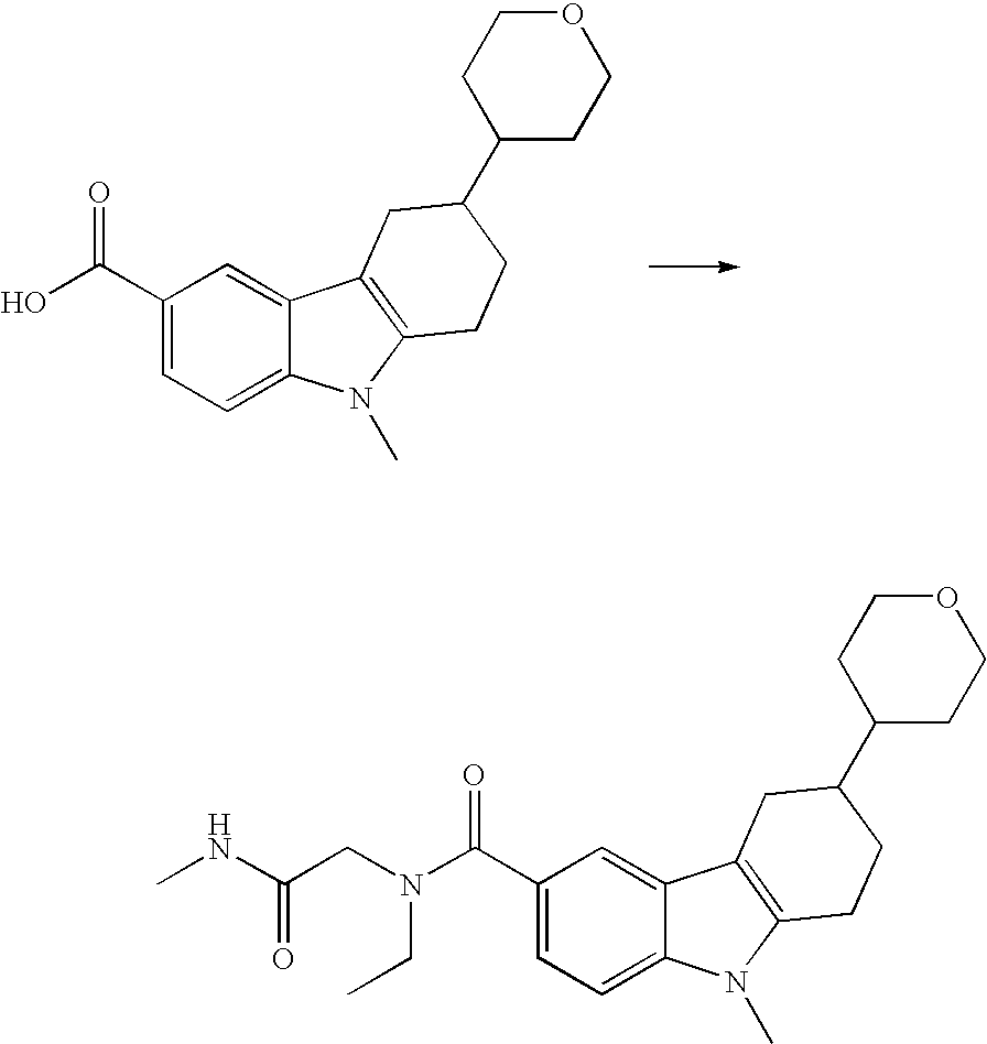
C1(C(O)=O)=CC=C2C(=C1)C1=C(N2C)CCC(C2CCOCC2)C1.C1(C(N(CC(NC)=O)CC)=O)=CC=C2C(=C1)C1=C(N2C)CCC(C2CCOCC2)C1
